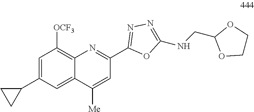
C1=C(C2CC2)C=C2C(=C1[OCF3])N=C(C1=NN=C(NCC3OCCO3)O1)C=C2[Me]
